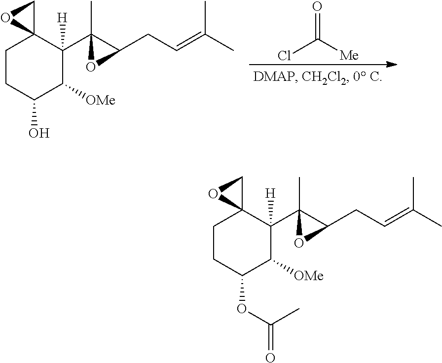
C1CC(OC(C)=O)C([OMe])C([H])(C2(C)C(CC=C(C)C)O2)C12CO2.C1CC(O)C([OMe])C([H])(C2(C)C(CC=C(C)C)O2)C12CO2.O=C(Cl)[Me]
